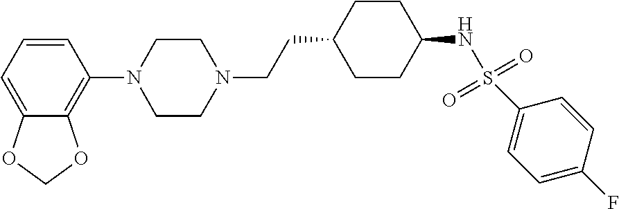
C1=CC=C2C(=C1N1CCN(CCC3CCC(NS(C4=CC=C(F)C=C4)(=O)=O)CC3)CC1)OCO2
